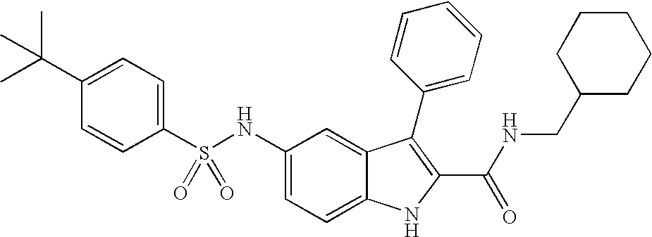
C1(C(C)(C)C)=CC=C(S(NC2=CC=C3C(=C2)C(C2=CC=CC=C2)=C(C(NCC2CCCCC2)=O)N3)(=O)=O)C=C1
